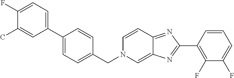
C1(F)=CC=C(C2=CC=C(CN3C=C4C(=NC(C5=C(F)C(F)=CC=C5)=N4)C=C3)C=C2)C=C1C
